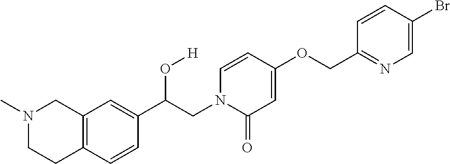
C12=C(C=C(C(CN3C(=O)C=C(OCC4=NC=C(Br)C=C4)C=C3)O[H])C=C1)CN(C)CC2
